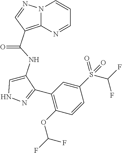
N12C(=C(C(=O)NC3=CNN=C3C3=C(OC(F)F)C=CC(S(C(F)F)(=O)=O)=C3)C=N1)N=CC=C2
